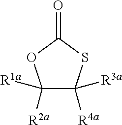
C1([R1a])([R2a])C([R4a])([R3a])SC(=O)O1
